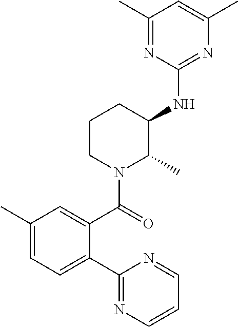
C1(C)=CC=C(C2=NC=CC=N2)C(C(=O)N2C(C)C(NC3=NC(C)=CC(C)=N3)CCC2)=C1
